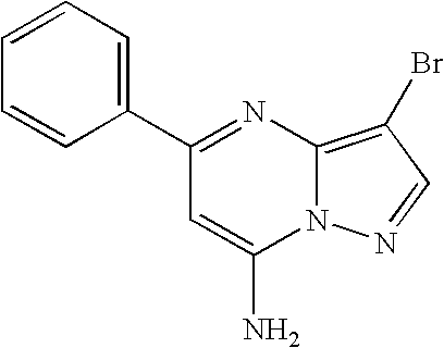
C1=CC(C2=NC3=C(Br)C=NN3C(N)=C2)=CC=C1
